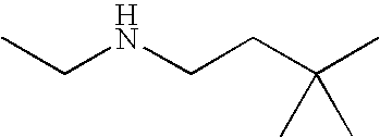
CCNCCC(C)(C)C
